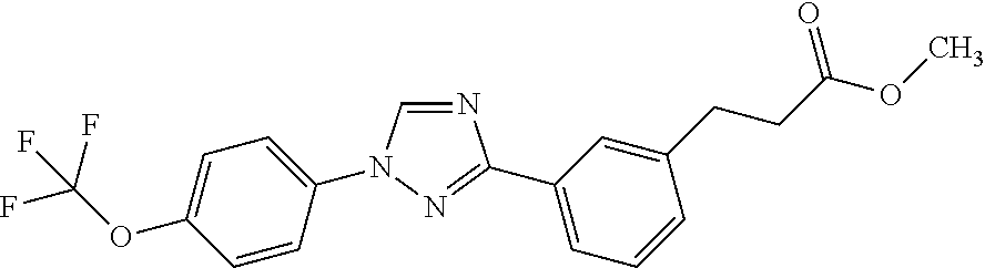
N1=CN(C2=CC=C(OC(F)(F)F)C=C2)N=C1C1=CC=CC(CCC(OC)=O)=C1
